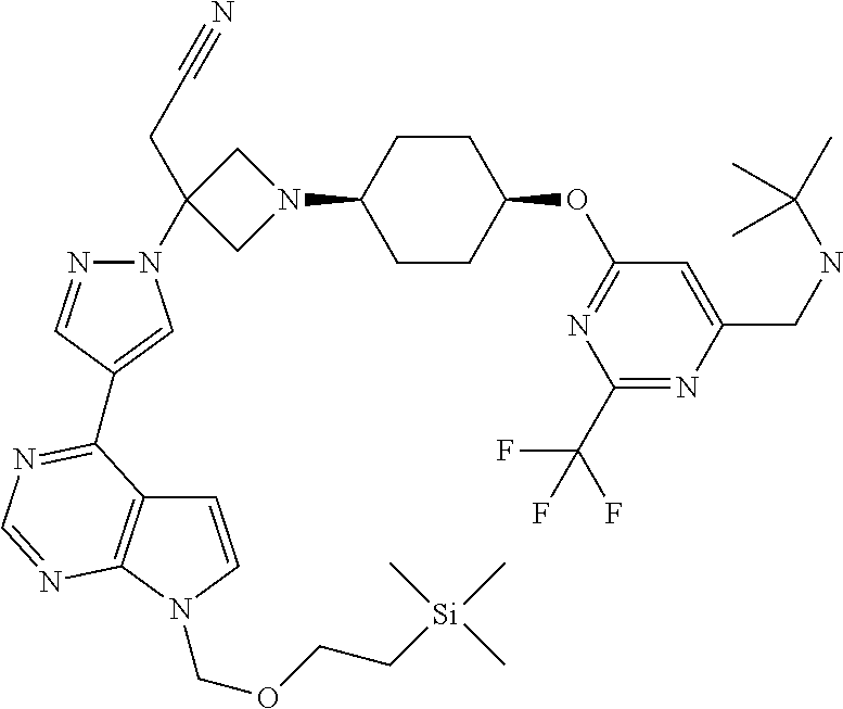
C1=CN(COCC[Si](C)(C)C)C2=C1C(C1=CN(C3(CC#N)CN(C4CCC(OC5=NC(C(F)(F)F)=NC(CNC(C)(C)C)=C5)CC4)C3)N=C1)=NC=N2
